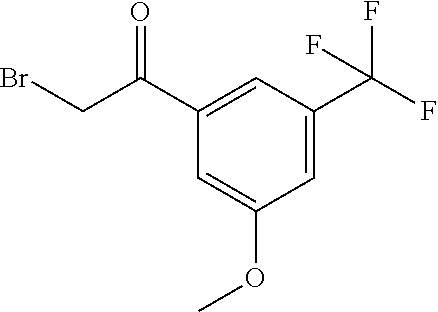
C1=C(C(F)(F)F)C=C(C(CBr)=O)C=C1OC
